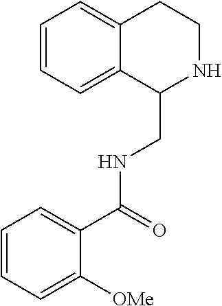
C1=CC=C2C(=C1)CCNC2CNC(C1=CC=CC=C1[OMe])=O
